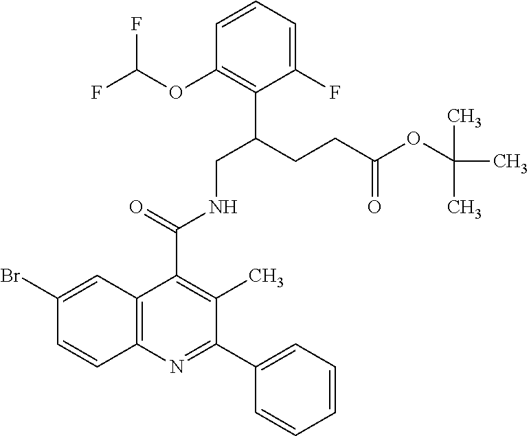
C1(OC(F)F)=C(C(CNC(C2=C(C)C(C3=CC=CC=C3)=NC3=C2C=C(Br)C=C3)=O)CCC(=O)OC(C)(C)C)C(F)=CC=C1
